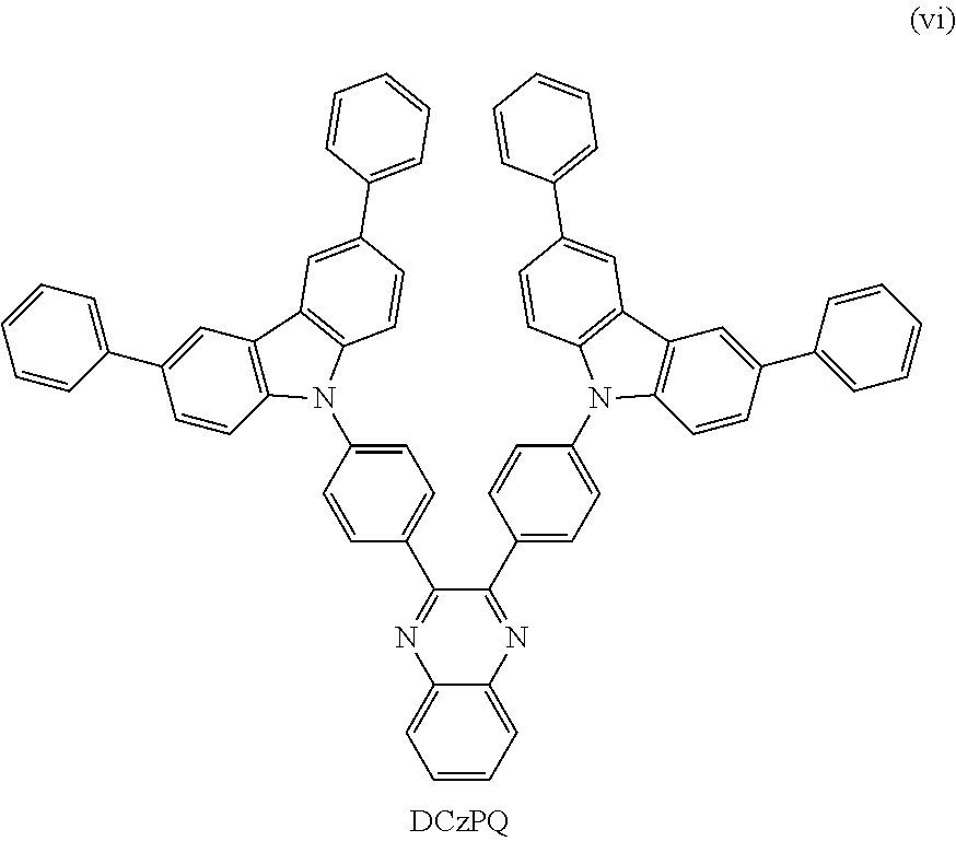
C1=C(C2=CC=CC=C2)C=CC2=C1C1=C(N2C2=CC=C(C3=NC4=CC=CC=C4N=C3C3=CC=C(N4C5=C(C=C(C6=CC=CC=C6)C=C5)C5=C4C=CC(C4=CC=CC=C4)=C5)C=C3)C=C2)C=CC(C2=CC=CC=C2)=C1
